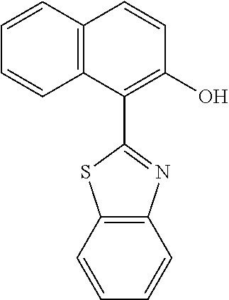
C12=C(C=CC=C1)SC(C1=C(O)C=CC3=C1C=CC=C3)=N2
